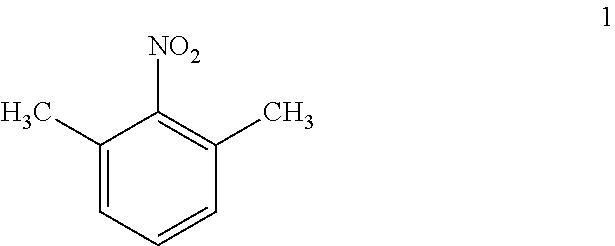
C1(C)=CC=CC(C)=C1[NO2]
